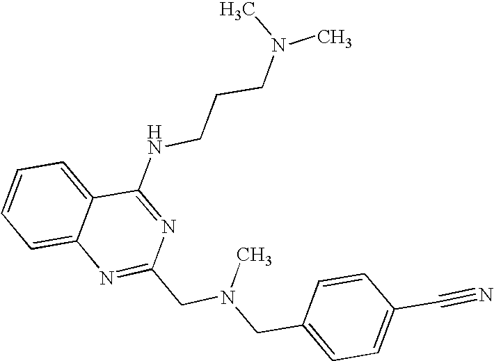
C1=CC=C2C(=C1)N=C(CN(CC1=CC=C(C#N)C=C1)C)N=C2NCCCN(C)C
